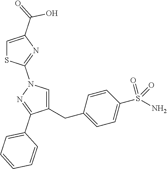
C1=C(CC2=CC=C(S(N)(=O)=O)C=C2)C(C2=CC=CC=C2)=NN1C1=NC(C(O)=O)=CS1
